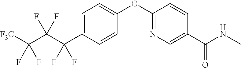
C1=C(C(C(C([F3C])(F)F)(F)F)(F)F)C=CC(OC2=NC=C(C(NC)=O)C=C2)=C1
